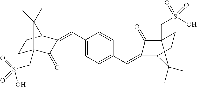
C1(C=C2C(=O)C3(CS(=O)(=O)O)CCC2C3(C)C)=CC=C(C=C2C(=O)C3(CS(O)(=O)=O)CCC2C3(C)C)C=C1
